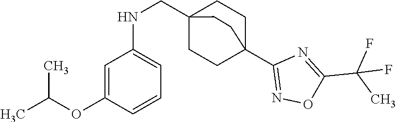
C1=C(OC(C)C)C=CC=C1NCC12CCC(C3=NOC(C(C)(F)F)=N3)(CC1)CC2
